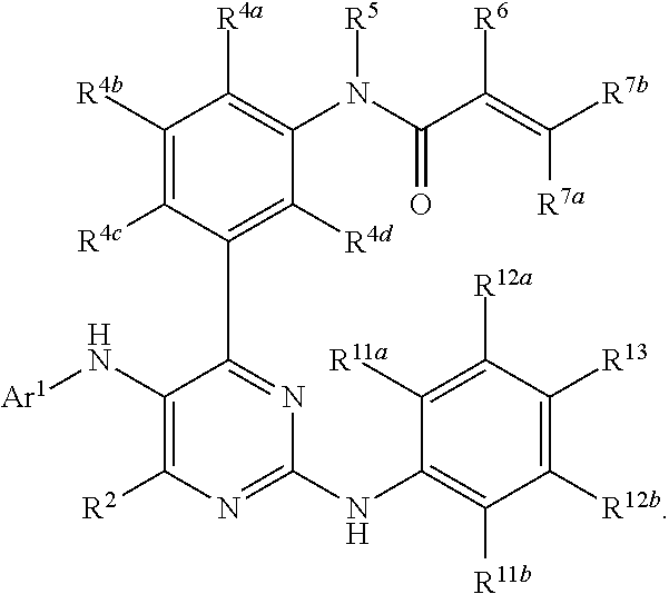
C1([R4b])=C([R4c])C(C2=NC(NC3=C([R11b])C([R12b])=C([R13])C([R12a])=C3[R11a])=NC([R2])=C2N[Ar1])=C([R4d])C(N([R5])C(=O)C(=C([R7a])[R7b])[R6])=C1[R4a]
